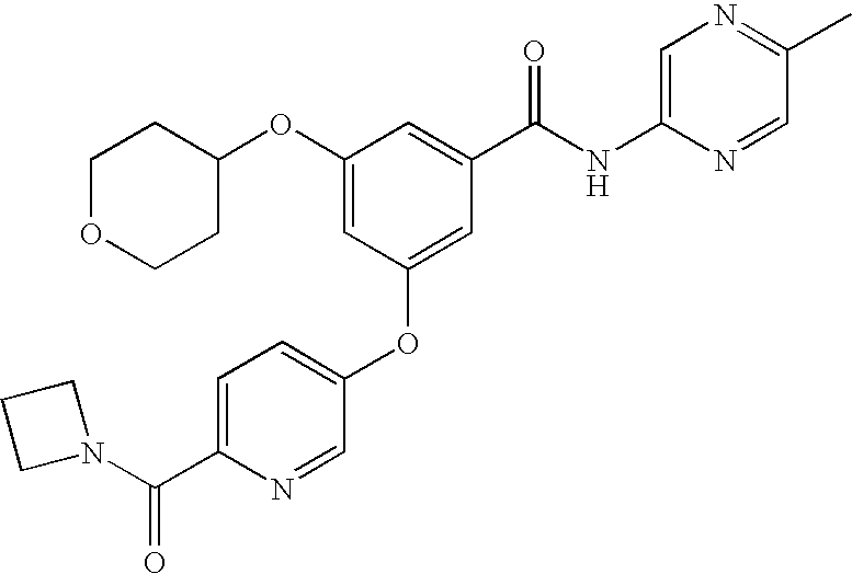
C1=C(C(N2CCC2)=O)N=CC(OC2=CC(C(NC3=CN=C(C)C=N3)=O)=CC(OC3CCOCC3)=C2)=C1
